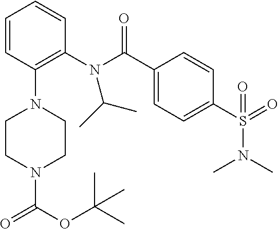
C1=CC(N2CCN(C(OC(C)(C)C)=O)CC2)=C(N(C(C2=CC=C(S(=O)(N(C)C)=O)C=C2)=O)C(C)C)C=C1
